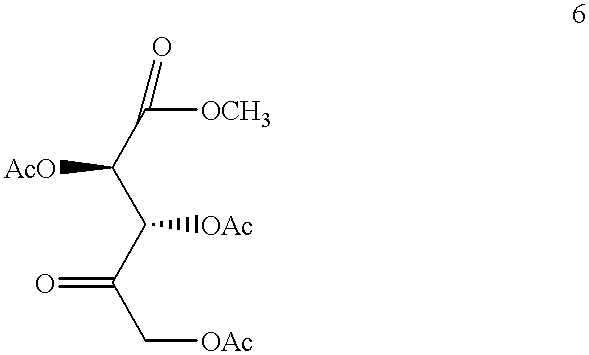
C(C(C(C(C[OAc])=O)[OAc])[AcO])([OCH3])=O
